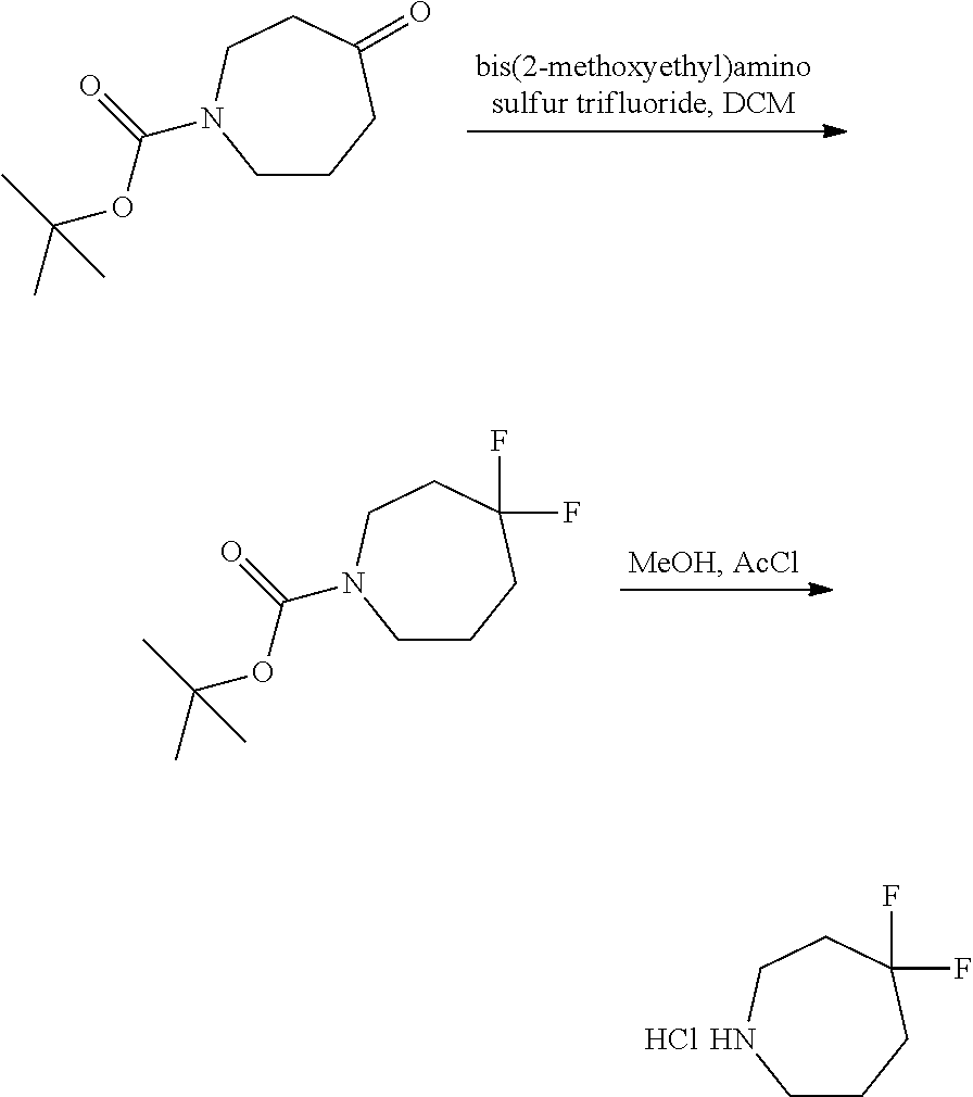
C1CCC(=O)CCN1C(=O)OC(C)(C)C.C1CCC(F)(F)CCN1C(=O)OC(C)(C)C.C1CCC(F)(F)CC[ HN]1.Cl
